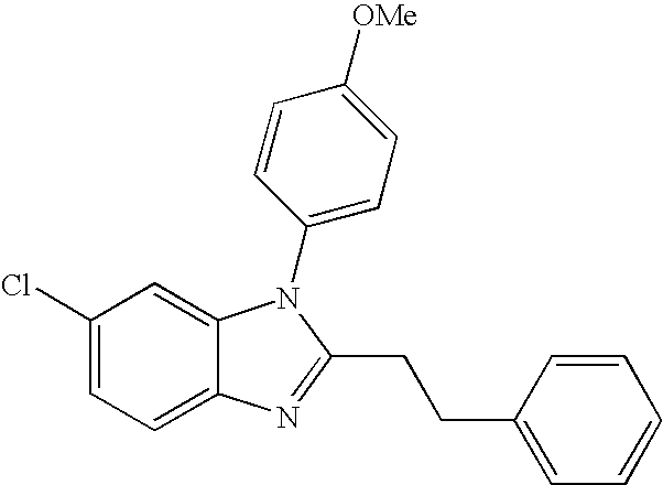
C1(Cl)=CC=C2C(=C1)N(C1=CC=C([OMe])C=C1)C(CCC1=CC=CC=C1)=N2
